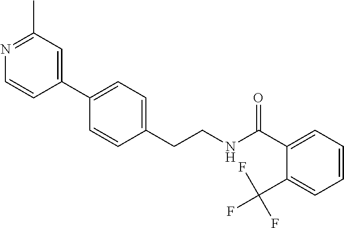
C(CNC(=O)C1=CC=CC=C1C(F)(F)F)C1=CC=C(C2=CC(C)=NC=C2)C=C1
